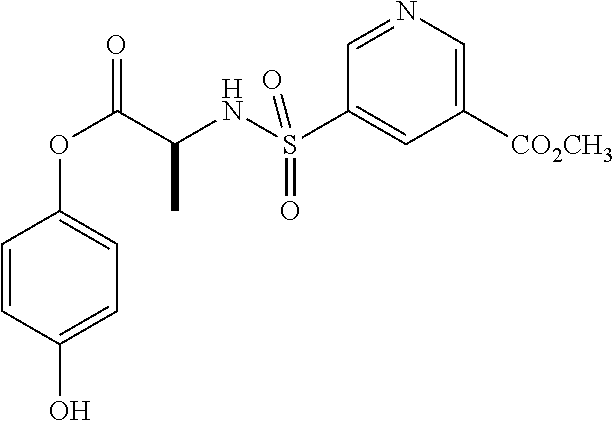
C1=CC(O)=CC=C1OC(C(NS(C1=CC([CO2CH3])=CN=C1)(=O)=O)C)=O
